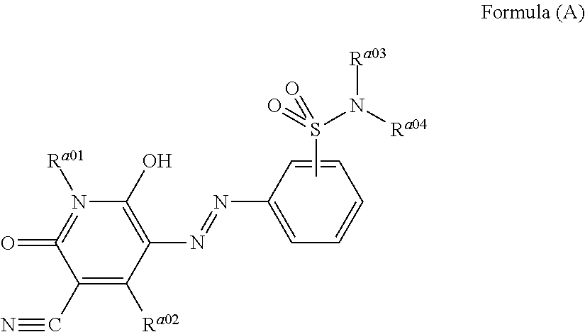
C1(C#N)=C([Ra02])C(N=NC2=CC=CC=C2)=C(O)N([Ra01])=C1=O.CS(=O)(N([Ra04])[Ra03])=O
